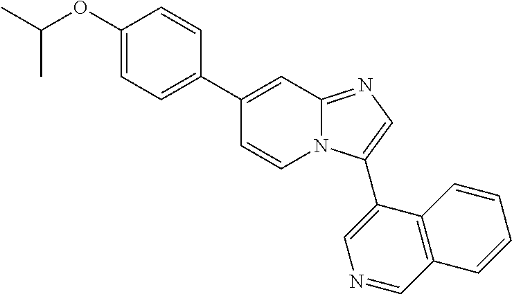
C1(OC(C)C)=CC=C(C2=CC3=NC=C(C4=CN=CC5=C4C=CC=C5)N3C=C2)C=C1
